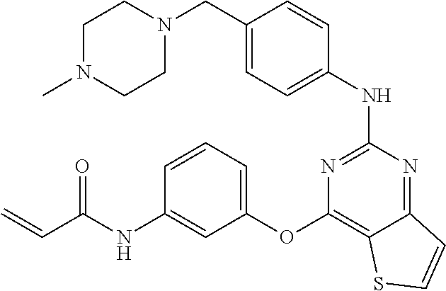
C1=C(CN2CCN(C)CC2)C=CC(NC2=NC(OC3=CC=CC(NC(C=C)=O)=C3)=C3C(=N2)C=CS3)=C1
